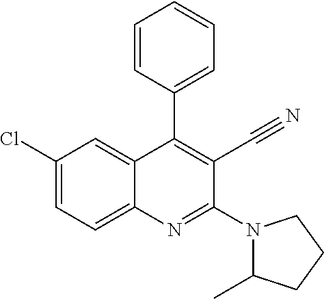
C1(Cl)=CC=C2C(=C1)C(C1=CC=CC=C1)=C(C#N)C(N1C(C)CCC1)=N2
